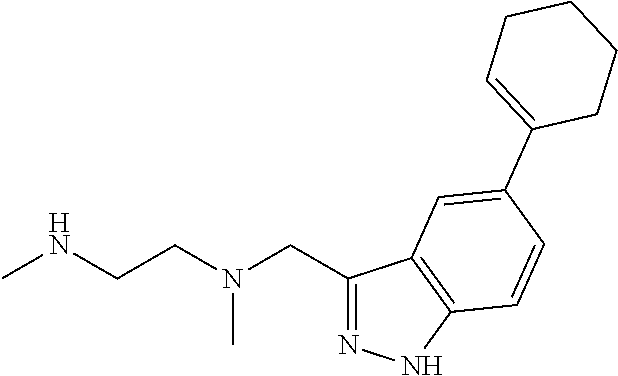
C1(CN(CCNC)C)=NNC2=C1C=C(C1=CCCCC1)C=C2
